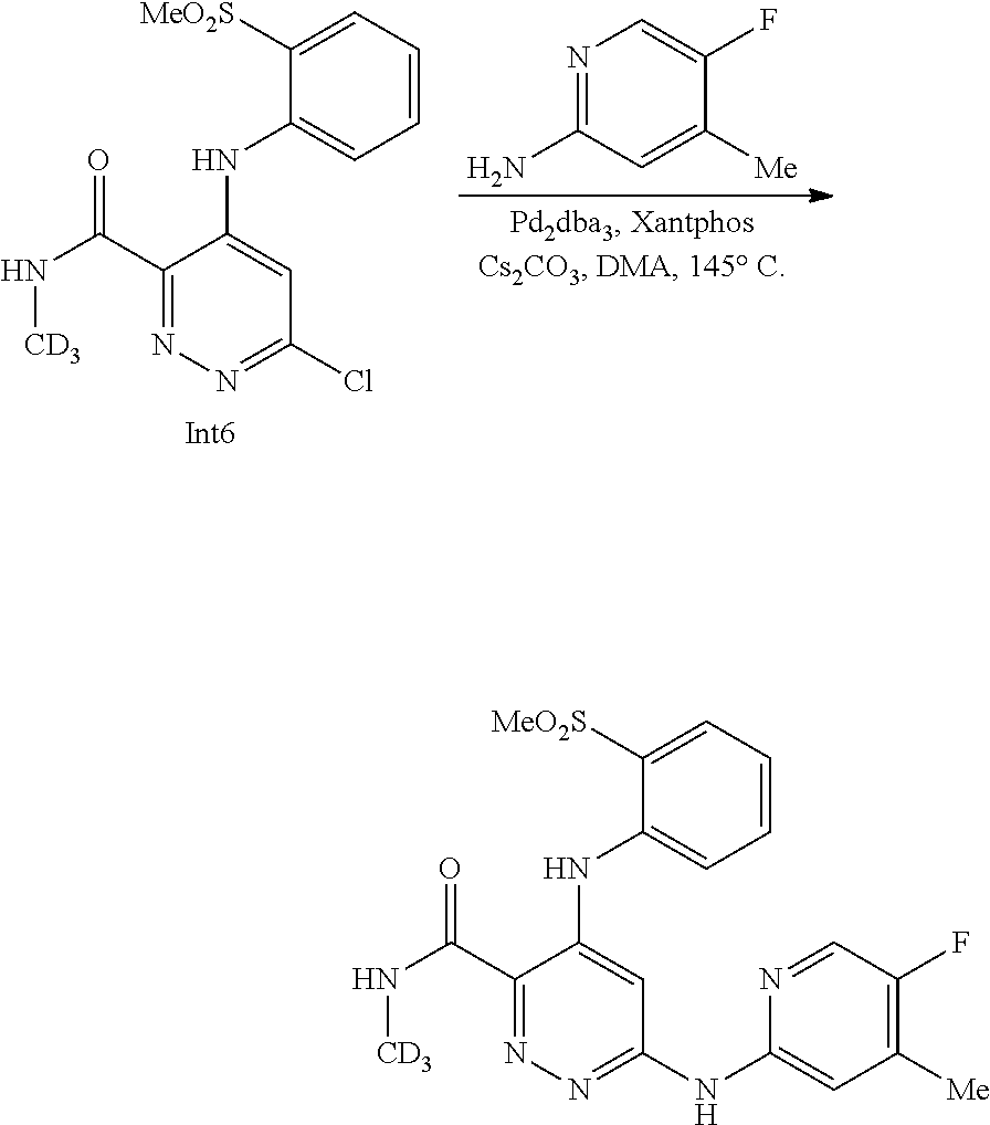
C1(C(N[CD3])=O)=NN=C(NC2=CC([Me])=C(F)C=N2)C=C1NC1=CC=CC=C1[MeO2S].C1(C(N[CD3])=O)=NN=C(Cl)C=C1NC1=CC=CC=C1[MeO2S].N1=C(N)C=C([Me])C(F)=C1
